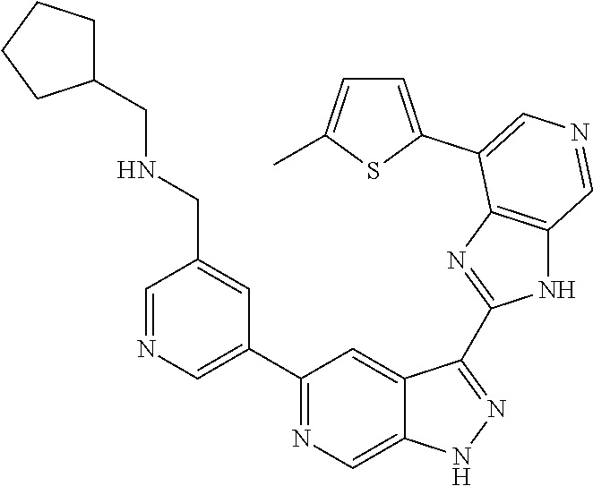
C1(C2=CN=CC(CNCC3CCCC3)=C2)=NC=C2C(=C1)C(C1=NC3=C(N1)C=NC=C3C1=CC=C(C)S1)=NN2
